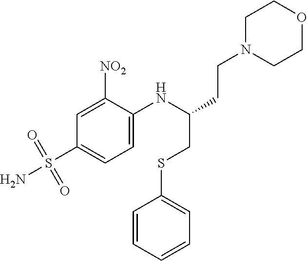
N1(CCC(NC2=CC=C(S(=O)(N)=O)C=C2[NO2])CSC2=CC=CC=C2)CCOCC1
